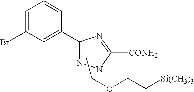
BrC1=CC=CC(C2=NNC([CONH2])=N2)=C1.CCOCC[Si(CH3)3]
